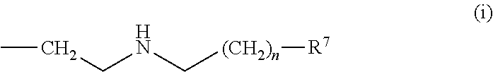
CCCNC[(CH2)n][R7]
